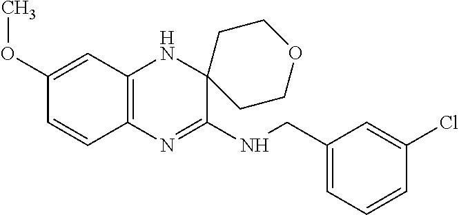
C1(OC)=CC2=C(C=C1)N=C(NCC1=CC=CC(Cl)=C1)C1(N2)CCOCC1
